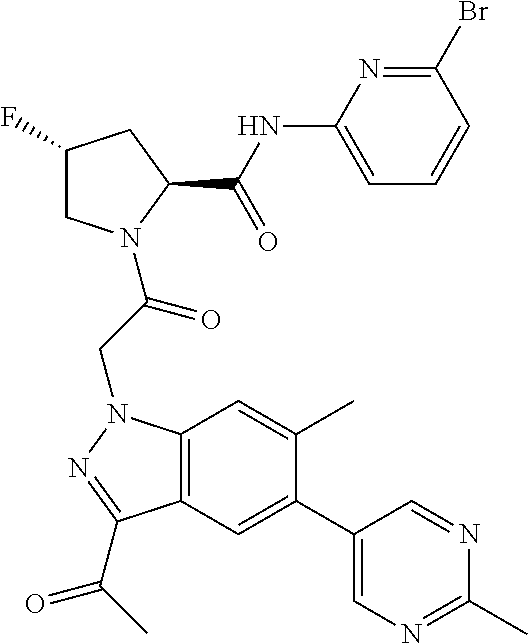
C12=C(N(CC(=O)N3CC(F)CC3C(NC3=CC=CC(Br)=N3)=O)N=C1C(=O)C)C=C(C)C(C1=CN=C(C)N=C1)=C2
